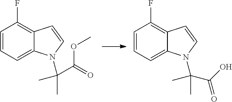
C1=CC=C2C(=C1F)C=CN2C(C)(C(O)=O)C.C1=CC=C2C(=C1F)C=CN2C(C)(C)C(=O)OC
